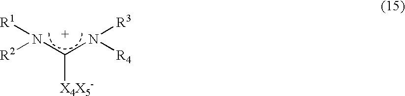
[R2]N(C(N([R4])[R3])[X4X5-])[R1]
